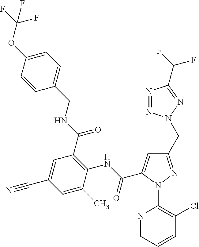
C1=CC(OC(F)(F)F)=CC=C1CNC(C1=C(NC(=O)C2=CC(CN3N=NC(C(F)F)=N3)=NN2C2=C(Cl)C=CC=N2)C(C)=CC(C#N)=C1)=O
